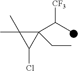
C1(C(C)[CF3])(CC)C(C)(C)C1Cl
